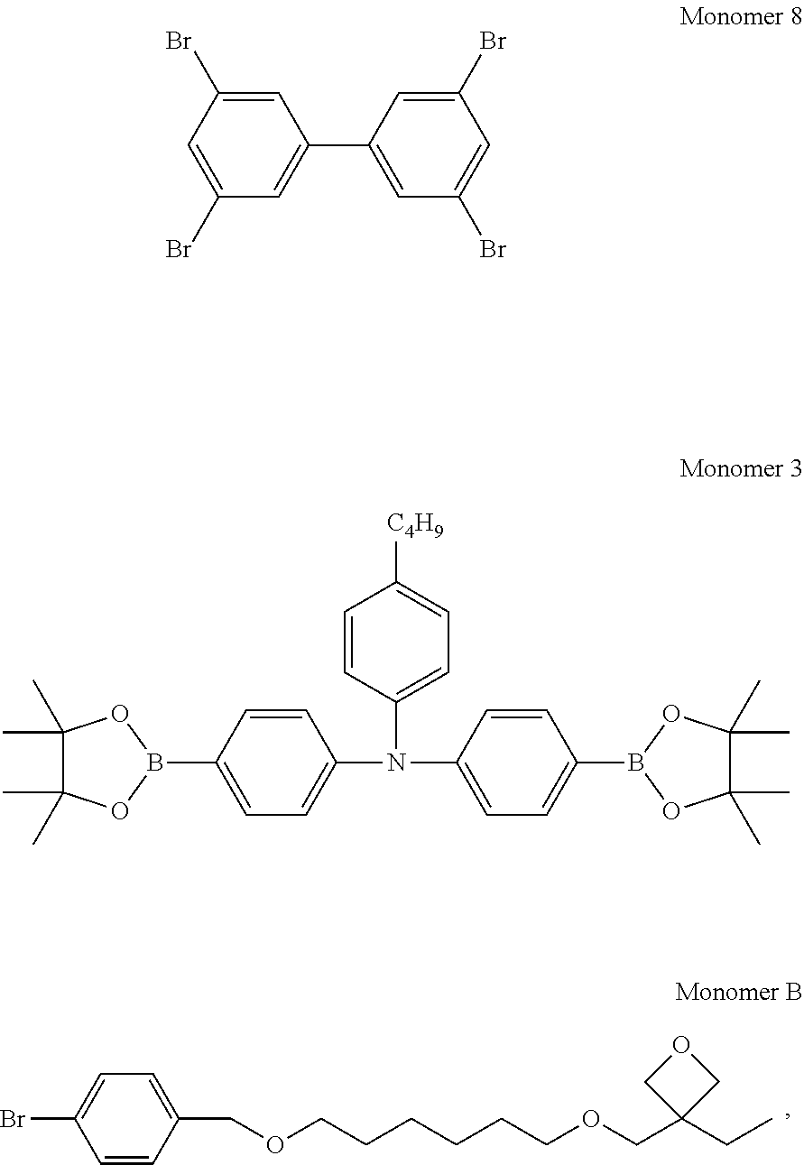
C1=CC(COCCCCCCOCC2(CC)COC2)=CC=C1Br.C1=CC(N(C2=CC=C(B3OC(C)(C)C(C)(C)O3)C=C2)C2=CC=C(B3OC(C)(C)C(C)(C)O3)C=C2)=CC=C1[C4H9].C1=C(Br)C=C(Br)C=C1C1=CC(Br)=CC(Br)=C1
